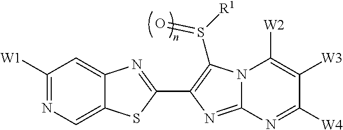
C1([W1])=NC=C2C(=C1)N=C(C1=C(S([R1])=O)N3C(=N1)N=C([W4])C([W3])=C3[W2])S2
